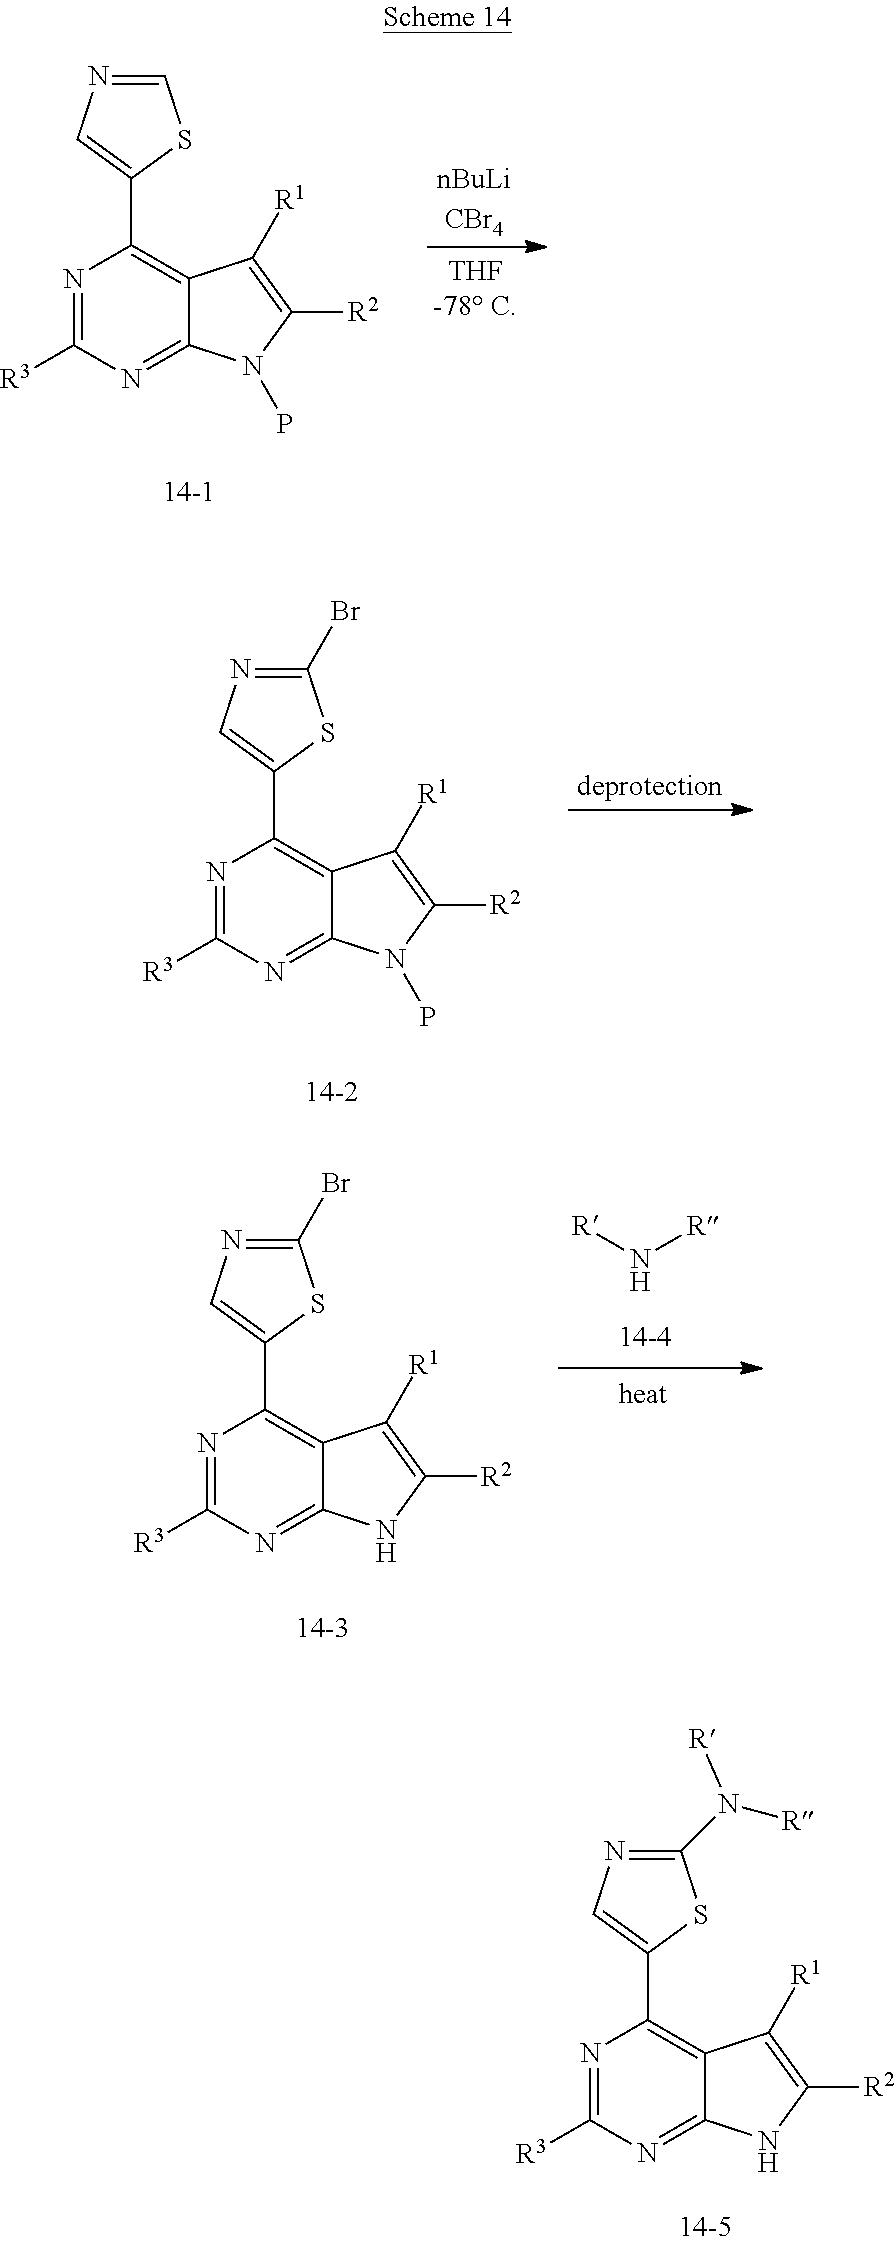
N1=C([R3])N=C2C(=C1C1=CN=C(N([R])[R])S1)C([R1])=C([R2])N2.C1(C2=C3C(=NC([R3])=N2)N(P)C([R2])=C3[R1])=CN=CS1.[nBuLiCBr4].N1=C([R3])N=C2C(=C1C1=CN=C(Br)S1)C([R1])=C([R2])N2P.N1=C([R3])N=C2C(=C1C1=CN=C(Br)S1)C([R1])=C([R2])N2.[R]N[R]
